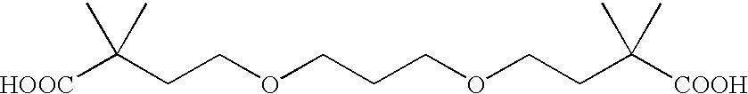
C(CCOCCCOCCC([COOH])(C)C)([HOOC])(C)C
